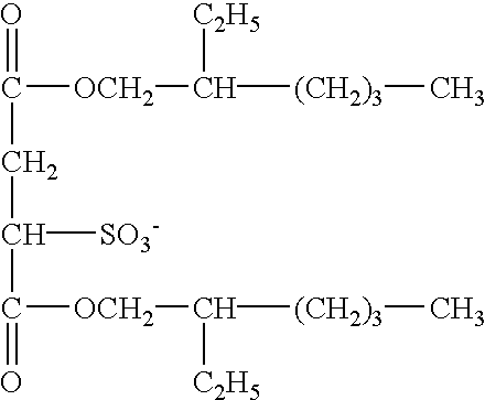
O=C(CC(C(=O)[OCH2]C([(CH2)3]C)[C2H5])[SO3-])[OCH2]C([(CH2)3]C)[C2H5]
